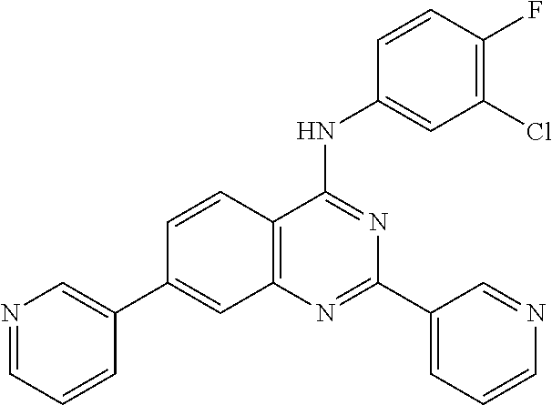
C12=C(N=C(C3=CC=CN=C3)N=C1NC1=CC(Cl)=C(F)C=C1)C=C(C1=CN=CC=C1)C=C2
